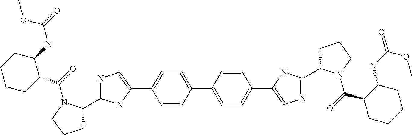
N1=C(C2CCCN2C(=O)C2C(NC(=O)OC)CCCC2)NC(C2=CC=C(C3=CC=C(C4=CN=C(C5CCCN5C(=O)C5CCCCC5NC(=O)OC)N4)C=C3)C=C2)=C1
